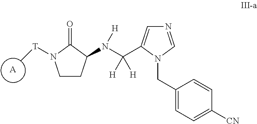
[A].C1CC(N(C([H])([H])C2=CN=CN2CC2=CC=C([CN])C=C2)[H])C(=O)N1[T]C
